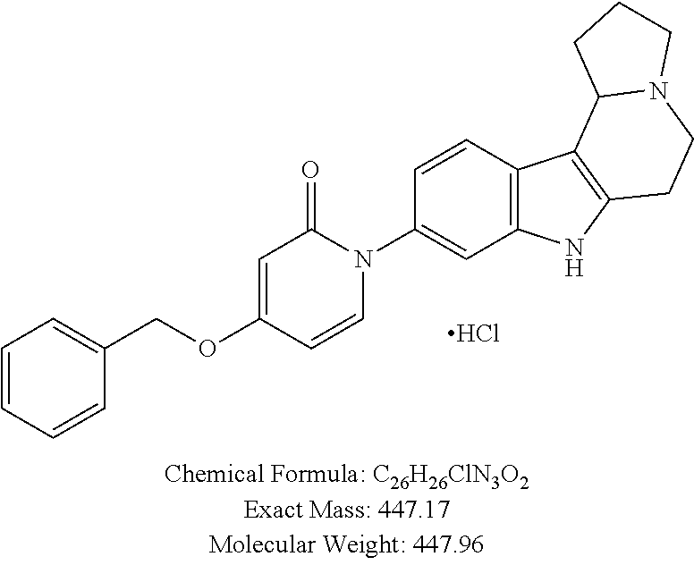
C1=CC=CC(COC2=CC(=O)N(C3=CC4=C(C=C3)C3=C(N4)CCN4C3CCC4)C=C2)=C1.Cl
